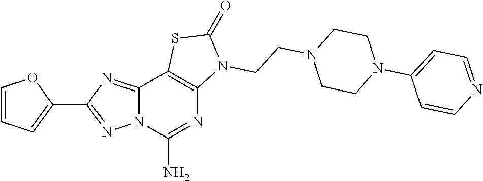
C1=CC=C(C2=NN3C(=N2)C2=C(N=C3N)N(CCN3CCN(C4=CC=NC=C4)CC3)C(=O)S2)O1
